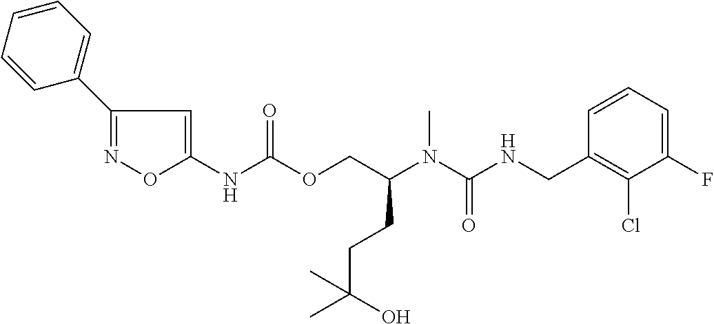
C1=CC(CNC(N(C(COC(NC2=CC(C3=CC=CC=C3)=NO2)=O)CCC(C)(C)O)C)=O)=C(Cl)C(F)=C1
